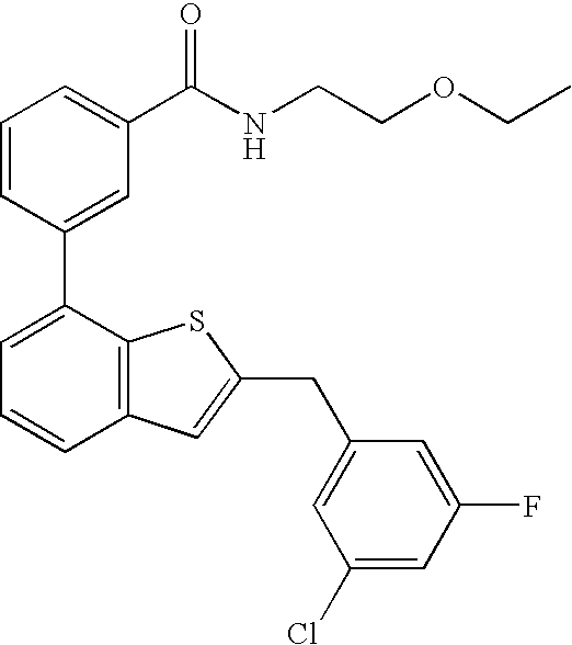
C1=CC=C(C(NCCOCC)=O)C=C1C1=CC=CC2=C1SC(CC1=CC(Cl)=CC(F)=C1)=C2
